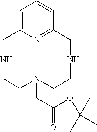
C1=C2N=C(C=C1)CNCCN(CC(=O)OC(C)(C)C)CCNC2
